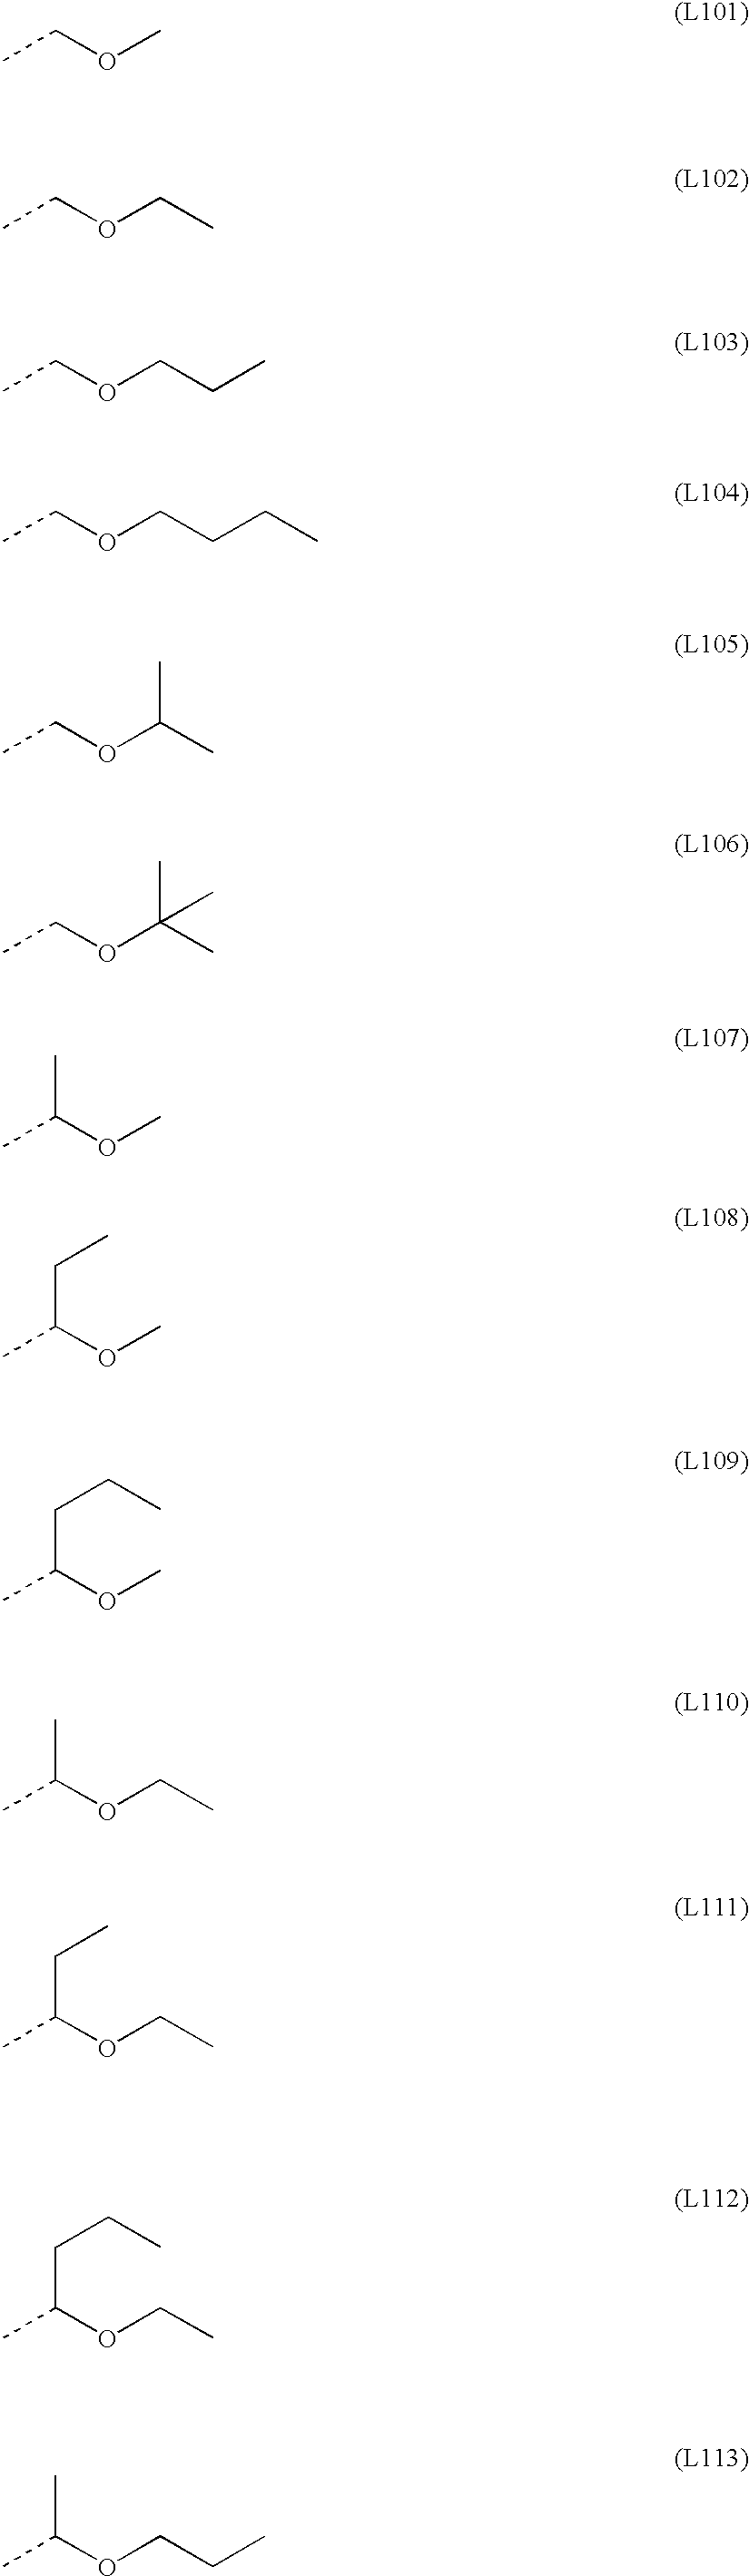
CCOC.CCOCC.CCOCCC.CCOCCCC.CCOC(C)C.CCOC(C)(C)C.CC(OC)C.CC(OC)CC.CC(OC)CCC.CC(OCC)C.CC(OCC)CC.CC(OCC)CCC.CC(OCCC)C
